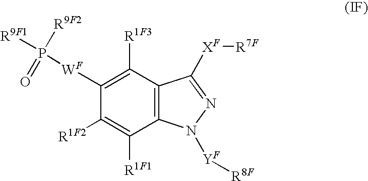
C12=C(C([R1F3])=C([WF]P([R9F1])(=O)[R9F2])C([R1F2])=C1[R1F1])C([XF][R7F])=NN2[YF][R8F]
